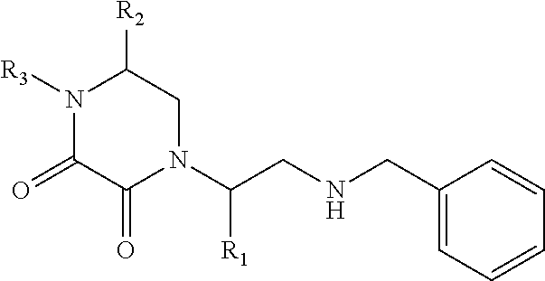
C(CNCC1=CC=CC=C1)(N1CC([R2])N([R3])C(=O)C1=O)[R1]
